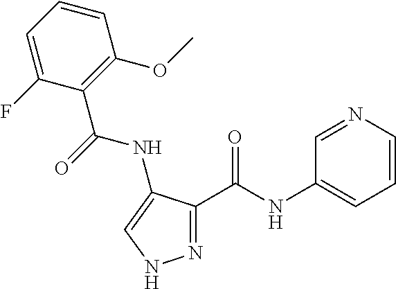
N1=C(C(NC2=CC=CN=C2)=O)C(NC(=O)C2=C(OC)C=CC=C2F)=CN1
